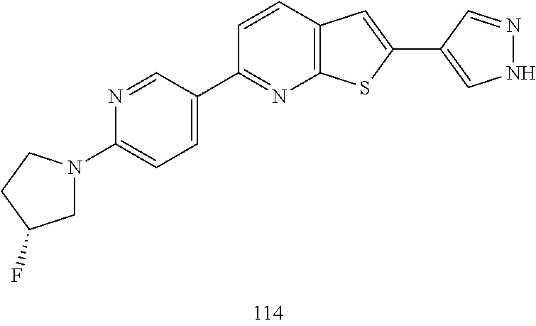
C1(C2=NC3=C(C=C2)C=C(C2=CNN=C2)S3)=CC=C(N2CC(F)CC2)N=C1
